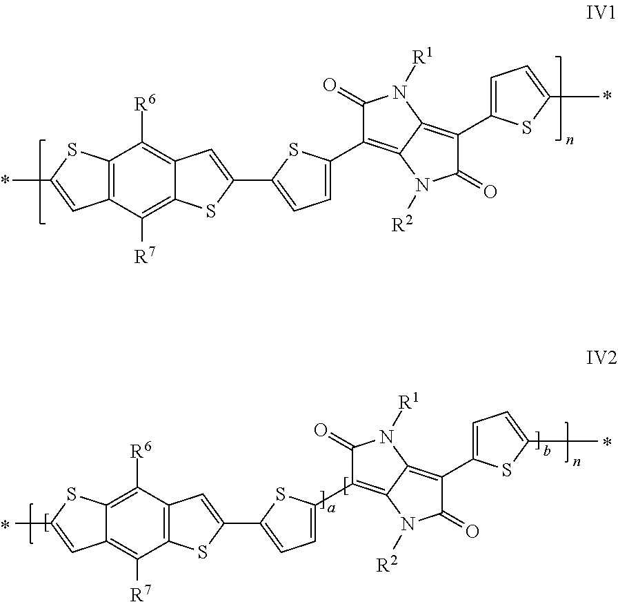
C1(=O)C(C2=CC=C(C3=CC4=C([R6])C5=C(C([R7])=C4S3)C=C(C)S5)S2)=C2C(=C(C3=CC=C(C)S3)C(=O)N2[R2])N1[R1].C1(C2=C3C(=C(C4=CC=C(C)S4)C(=O)N3[R2])N([R1])C2=O)=CC=C(C2=CC3=C(S2)C([R7])=C2C(=C3[R6])SC(C)=C2)S1
